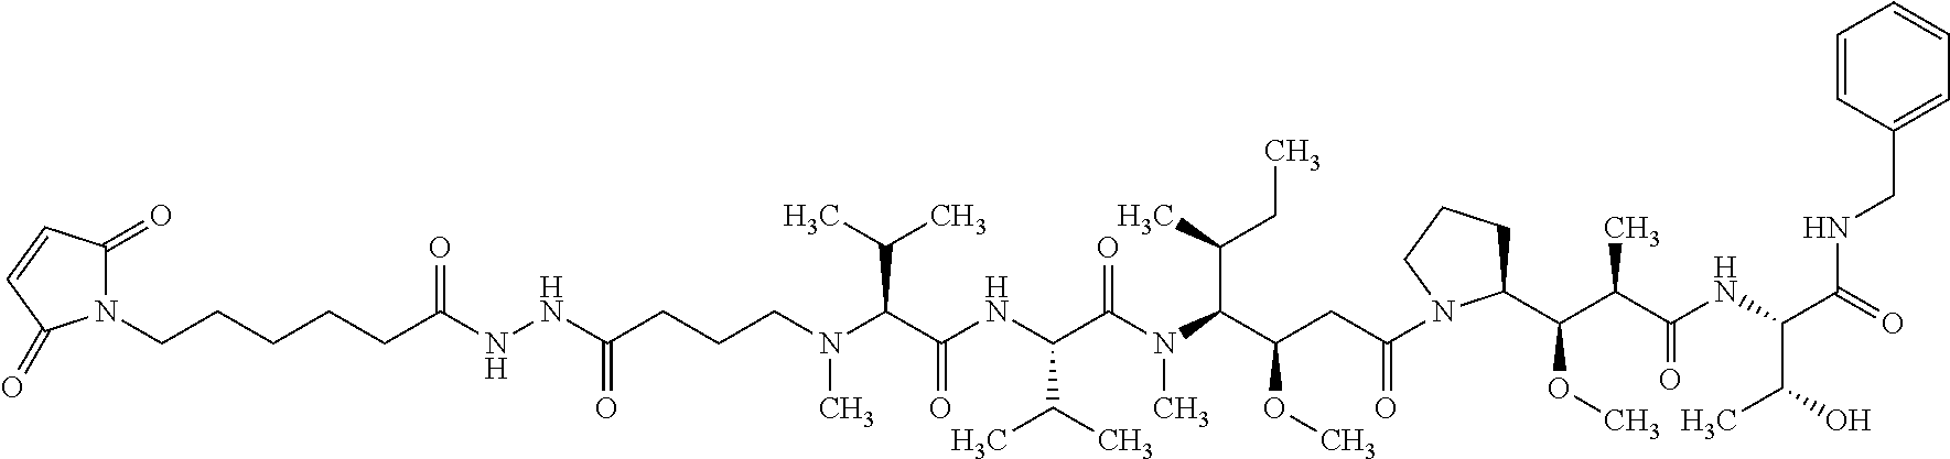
C(CCCN(C(C(NC(C(N(C)C(C(CC(=O)N1C(C(C(C(NC(C(O)C)C(NCC2=CC=CC=C2)=O)=O)C)OC)CCC1)OC)C(C)CC)=O)C(C)C)=O)C(C)C)C)(NNC(CCCCCN1C(=O)C=CC1=O)=O)=O
